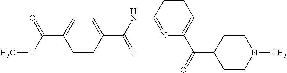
C1(C(NC2=NC(C(C3CCN(C)CC3)=O)=CC=C2)=O)=CC=C(C(OC)=O)C=C1
